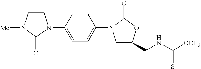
C1CN([Me])C(=O)N1C1=CC=C(N2CC(CNC([OCH3])=S)OC2=O)C=C1
